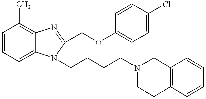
C1=CC=C2C(=C1C)N=C(COC1=CC=C(Cl)C=C1)N2CCCCN1CCC2=C(C1)C=CC=C2
